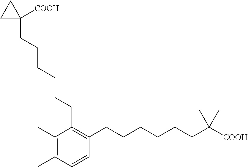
C1(C)=C(C)C(CCCCCCC2([COOH])CC2)=C(CCCCCCC(C)(C)[COOH])C=C1
